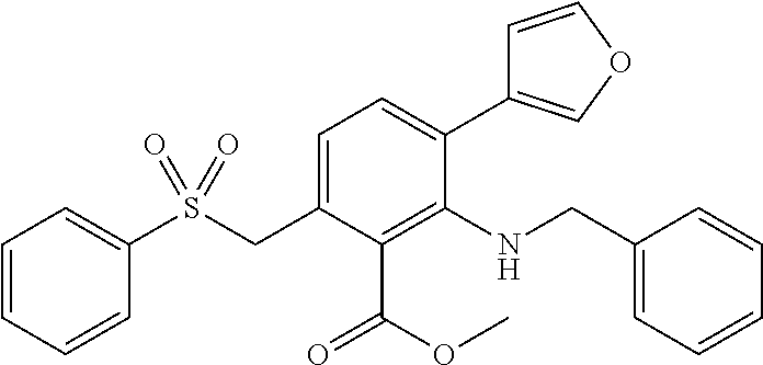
C1=CC=CC(S(CC2=CC=C(C3=COC=C3)C(NCC3=CC=CC=C3)=C2C(OC)=O)(=O)=O)=C1
